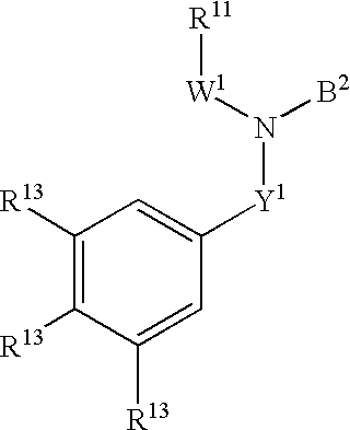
C1([R13])=C([R13])C([R13])=CC([Y1]N([B2])[W1][R11])=C1
